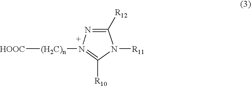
[HOOC][(H2C)n]N1=C([R10])N([R11])C([R12])=N1
